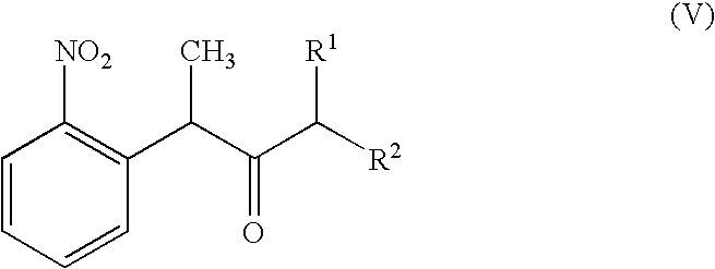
C1=CC=CC(C(C(C([R2])[R1])=O)C)=C1[NO2]
